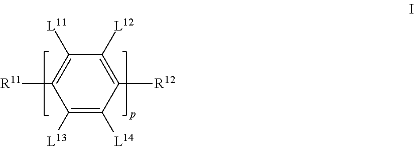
C1([L13])=C([L14])C([R12])=C([L12])C([L11])=C1[R11]
